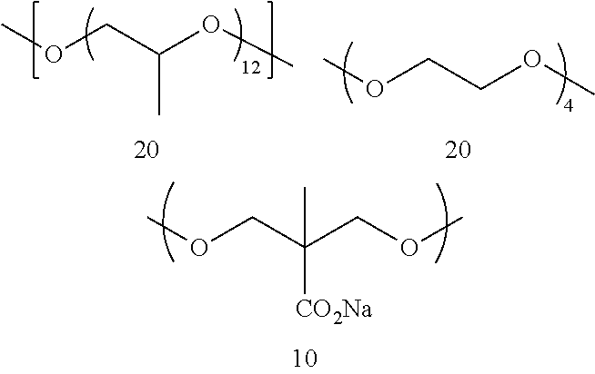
COCCOC.COCC(OC)C.COCC(COC)([CO2Na])C
